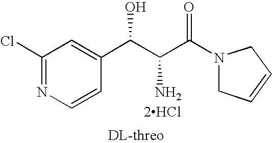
C1(Cl)=NC=CC(C(C(C(N2CC=CC2)=O)N)O)=C1.[2HCl]
